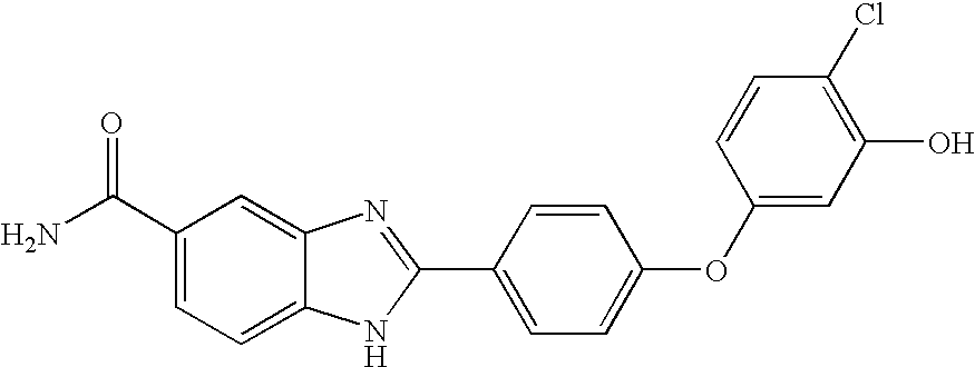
C1=CC(C2=NC3=CC(C(N)=O)=CC=C3N2)=CC=C1OC1=CC(O)=C(Cl)C=C1
